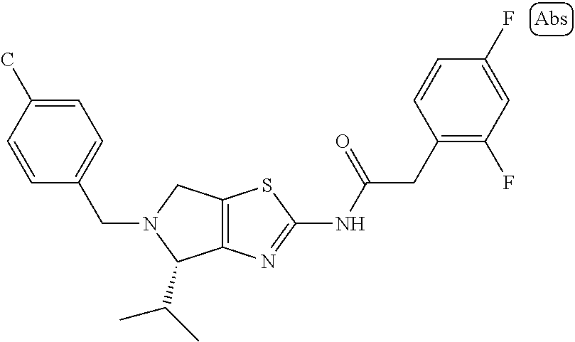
C12=C(N=C(NC(CC3=C(F)C=C(F)C=C3)=O)S1)C(C(C)C)N(CC1=CC=C(C)C=C1)C2
